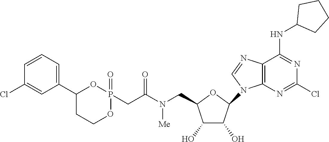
O1C(CN(C(CP2(=O)OC(C3=CC=CC(Cl)=C3)CCO2)=O)[Me])C(O)C(O)C1N1C=NC2=C1N=C(Cl)N=C2NC1CCCC1
